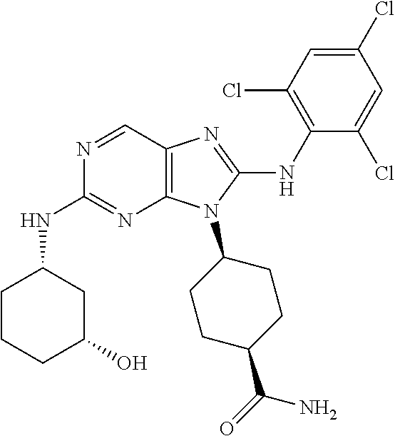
N1=CC2=C(N=C1NC1CCCC(O)C1)N(C1CCC(C(=O)N)CC1)C(NC1=C(Cl)C=C(Cl)C=C1Cl)=N2
